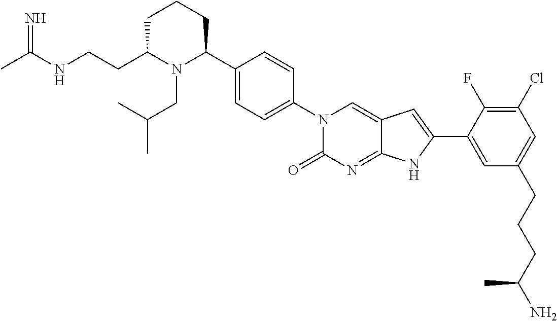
C1C(CCNC(C)=N)N(CC(C)C)C(C2=CC=C(N3C(=O)N=C4C(=C3)C=C(C3=CC(CCCC(N)C)=CC(Cl)=C3F)N4)C=C2)CC1
